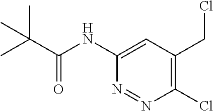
C1(NC(=O)C(C)(C)C)=CC(CCl)=C(Cl)N=N1
